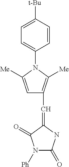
[Ph]N1C(=O)NC(=CC2=C([Me])N(C3=CC=C([t-Bu])C=C3)C([Me])=C2)C1=O
